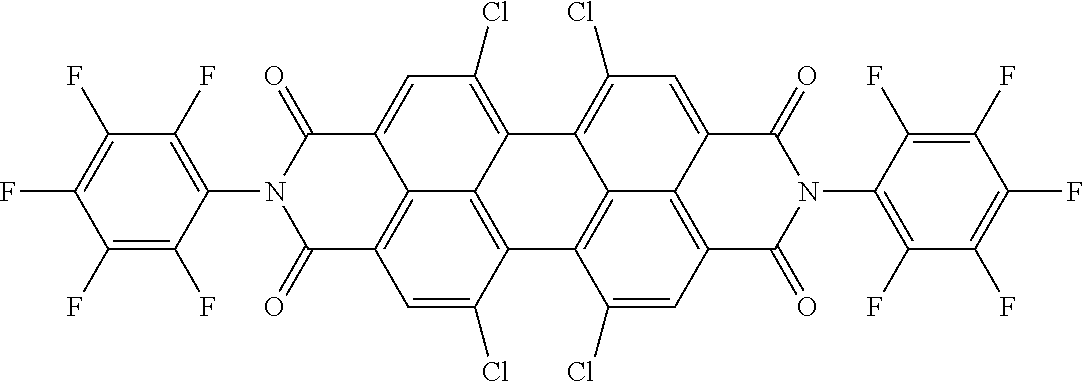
C12=C3C(=C(Cl)C=C4C3=C(C=C1Cl)C(=O)N(C1=C(F)C(F)=C(F)C(F)=C1F)C4=O)C1=C(Cl)C=C3C4=C(C=C(Cl)C2=C14)C(=O)N(C1=C(F)C(F)=C(F)C(F)=C1F)C3=O
